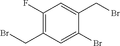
C1(F)=C(CBr)C=C(Br)C(CBr)=C1
